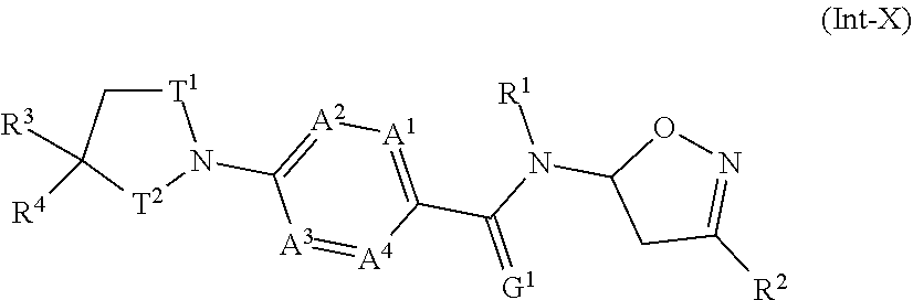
C1C([R2])=NOC1N(C(=[G1])C1=[A1][A2]=C(N2[T1]CC([R3])([R4])[T2]2)[A3]=[A4]1)[R1]
